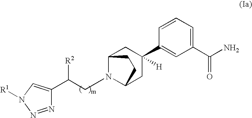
C12CC(C3=CC(C(N)=O)=CC=C3)([H])CC(CC1)N2CC(C1=CN([R1])N=N1)[R2]
